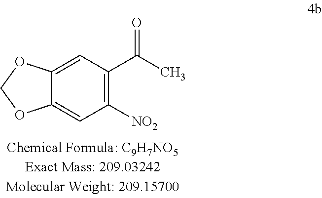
C12=CC([NO2])=C(C(C)=O)C=C1OCO2
